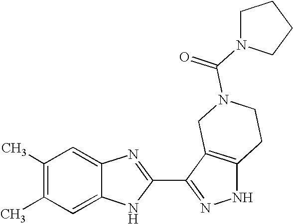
C1=C2C(=CC(C)=C1C)N=C(C1=NNC3=C1CN(C(N1CCCC1)=O)CC3)N2
